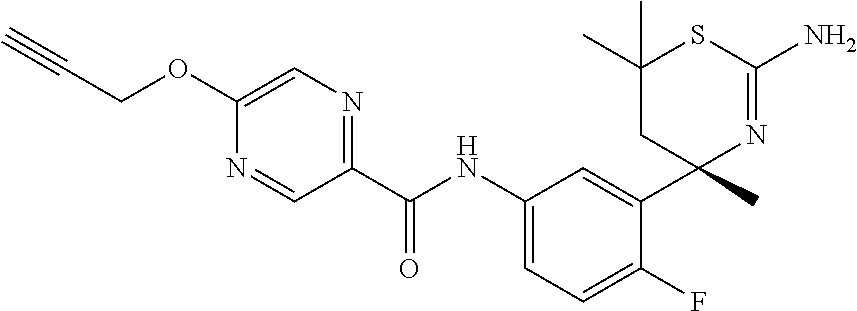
C1(C(NC2=CC=C(F)C(C3(C)N=C(N)SC(C)(C)C3)=C2)=O)=NC=C(OCC#C)N=C1
